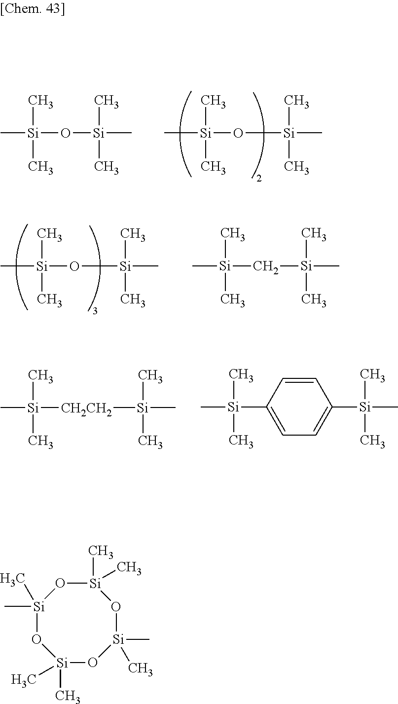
C[Si](O[Si](C)(C)C)(C)C.C[Si](O[Si](C)(C)C)(C)C.C[Si](O[Si](C)(C)C)(C)C.C[Si](C[Si](C)(C)C)(C)C.C[Si]([CH2CH2][Si](C)(C)C)(C)C.C[Si](C)(C)C1=CC=C([Si](C)(C)C)C=C1.[Si]1(C)(C)O[Si](C)(C)O[Si](C)(C)O[Si](C)(C)O1
